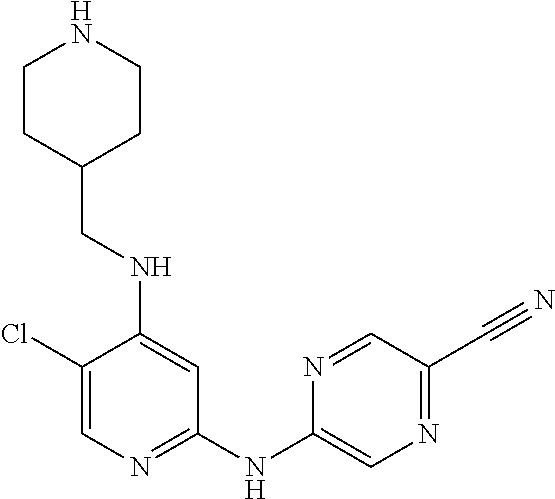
C1(Cl)=CN=C(NC2=CN=C(C#N)C=N2)C=C1NCC1CCNCC1
